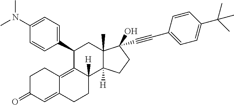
N(C1=CC=C(C2C3=C4C(=CC(=O)CC4)CCC3([H])C3([H])C(C)(C2)C(O)(C#CC2=CC=C(C(C)(C)C)C=C2)CC3)C=C1)(C)C
